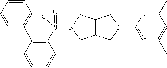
C1=CC(C2=C(S(N3CC4C(C3)CN(C3=NC(C)=CC(C)=N3)C4)(=O)=O)C=CC=C2)=CC=C1
